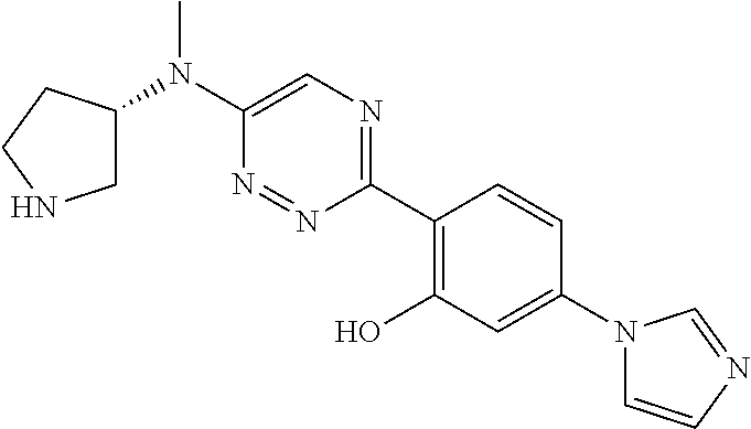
N(C1=CN=C(C2=C(O)C=C(N3C=CN=C3)C=C2)N=N1)(C)C1CNCC1
